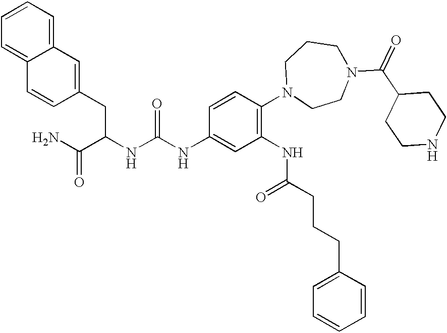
C12=CC=CC=C1C=CC(CC(NC(NC1=CC(NC(CCCC3=CC=CC=C3)=O)=C(N3CCN(C(C4CCNCC4)=O)CCC3)C=C1)=O)C(N)=O)=C2
